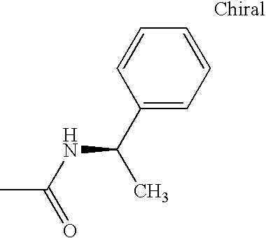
CC(NC(C1=CC=CC=C1)C)=O
